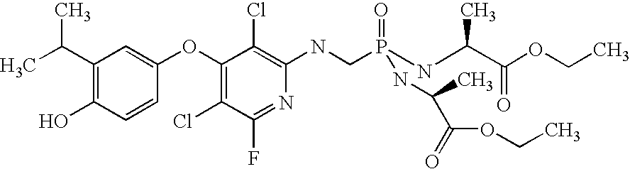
C1(C(C)C)=C(O)C=CC(OC2=C(Cl)C(F)=NC(NCP(NC(C)C(OCC)=O)(=O)NC(C(=O)OCC)C)=C2Cl)=C1
